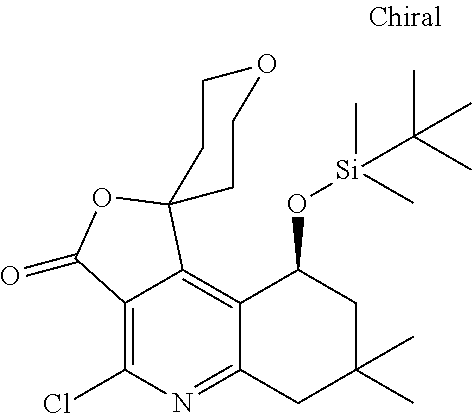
C12=C(Cl)N=C3C(=C1C1(OC2=O)CCOCC1)C(O[Si](C)(C)C(C)(C)C)CC(C)(C)C3
